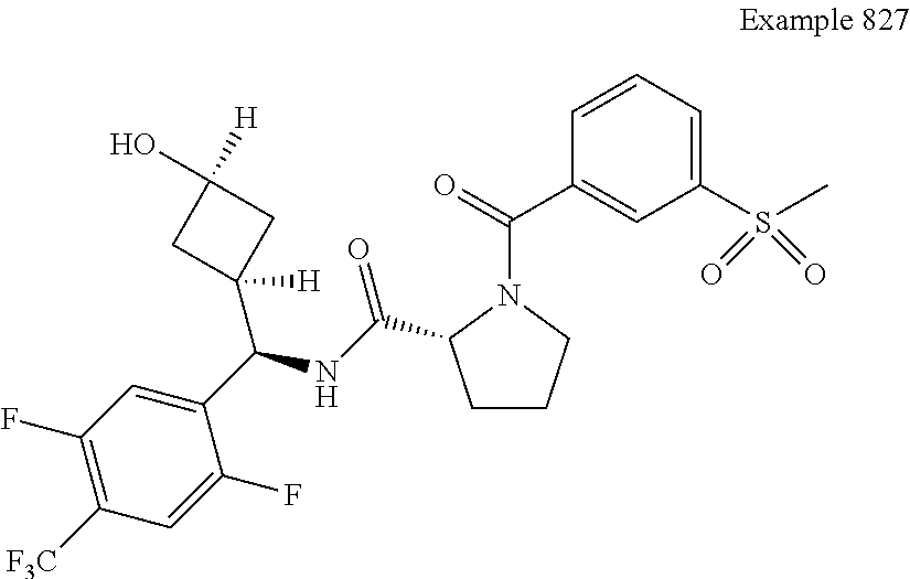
C1([F3C])=C(F)C=C(C(C2([H])CC(O)([H])C2)NC(=O)C2CCCN2C(=O)C2=CC(S(C)(=O)=O)=CC=C2)C(F)=C1
